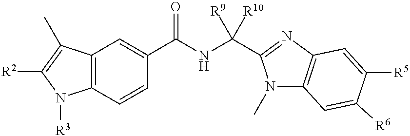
C12=C(C=CC(C(NC(C3=NC4=C(N3C)C=C([R6])C([R5])=C4)([R9])[R10])=O)=C1)N([R3])C([R2])=C2C
